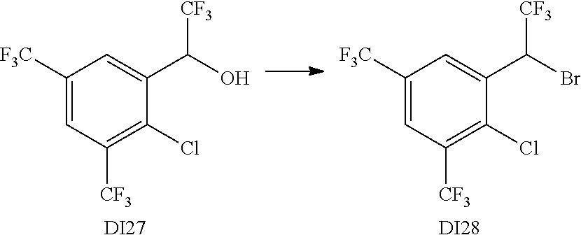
C1=C([F3C])C=C(C(O)[CF3])C(Cl)=C1[CF3].C1=C([F3C])C=C(C(Br)[CF3])C(Cl)=C1[CF3].[DI27].[DI28]
